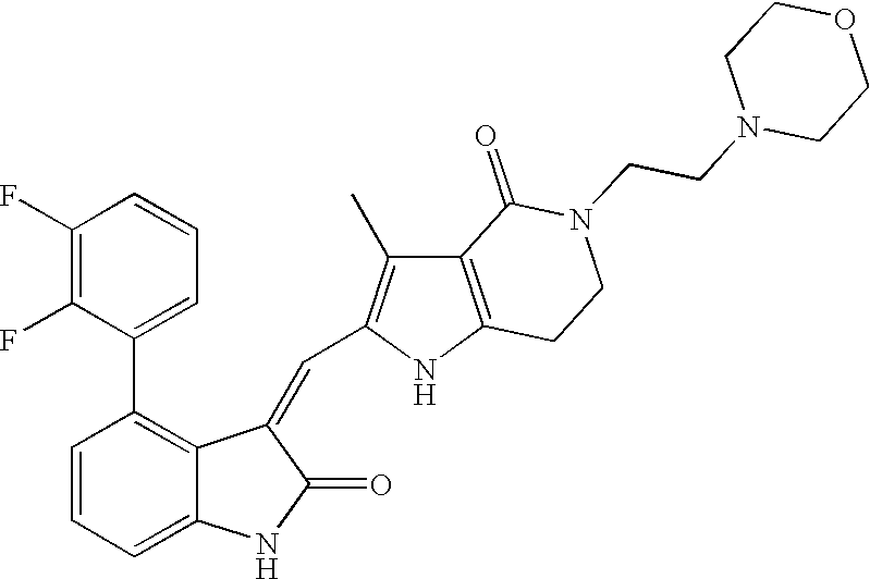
C1=CC=C2C(=C1C1=CC=CC(F)=C1F)C(=CC1=C(C)C3=C(N1)CCN(CCN1CCOCC1)C3=O)C(=O)N2
